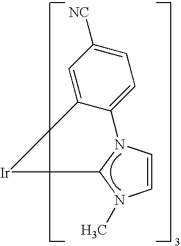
C1=CN2C(N1C)[Ir]C1=CC([NC])=CC=C12
